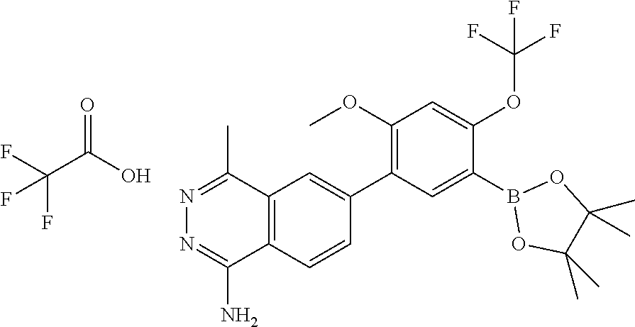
C1(OC)=C(C2=CC3=C(C=C2)C(N)=NN=C3C)C=C(B2OC(C)(C)C(C)(C)O2)C(OC(F)(F)F)=C1.O=C(O)C(F)(F)F
